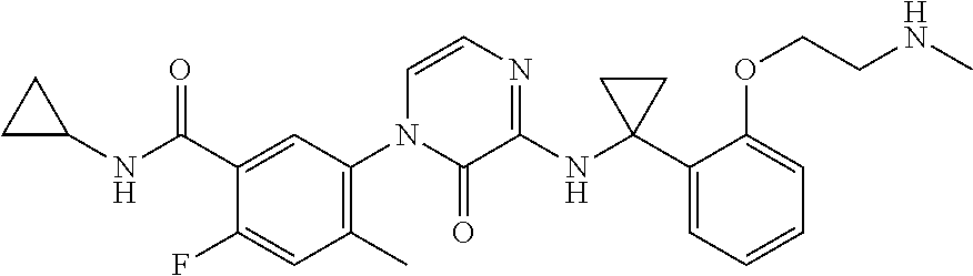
C1(NC(C2=CC(N3C(=O)C(NC4(C5=CC=CC=C5OCCNC)CC4)=NC=C3)=C(C)C=C2F)=O)CC1
